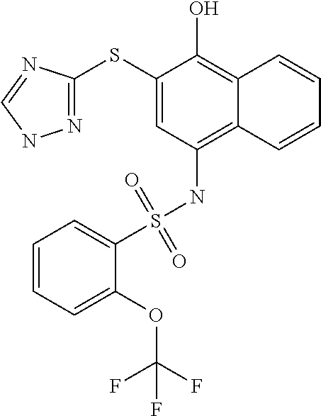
N1=C(SC2=CC(NS(=O)(=O)C3=CC=CC=C3OC(F)(F)F)=C3C(=C2O)C=CC=C3)N=CN1
